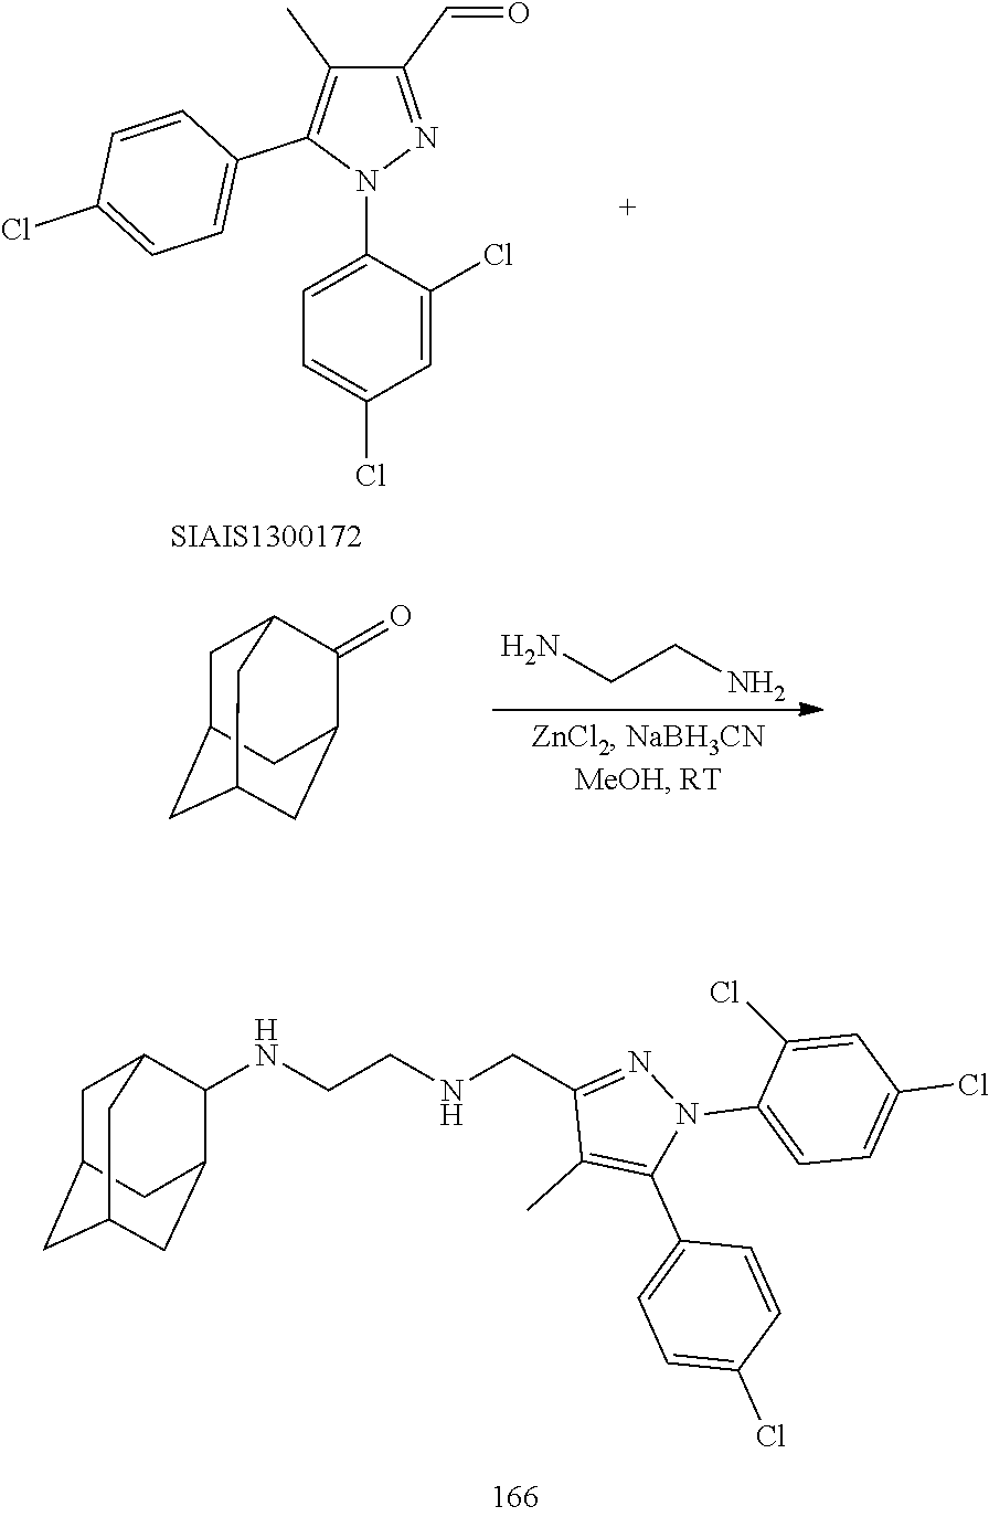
C1=C(Cl)C=C(Cl)C(N2N=C(C=O)C(C)=C2C2=CC=C(Cl)C=C2)=C1.NCCN.C1C2CC3CC(C2)C(=O)C1C3.C1C2CC3CC(C(NCCNCC4=NN(C5=CC=C(Cl)C=C5Cl)C(C5=CC=C(Cl)C=C5)=C4C)C1C3)C2
